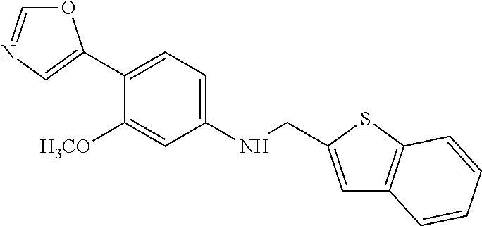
O1C=NC=C1C1=CC=C(NCC2=CC3=C(S2)C=CC=C3)C=C1[H3CO]
